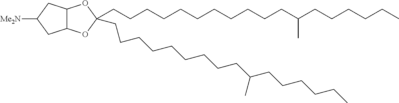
C12C(CC([Me2N])C1)OC(CCCCCCCCCCCC(CCCCCC)C)(CCCCCCCCCC(CCCCCC)C)O2
